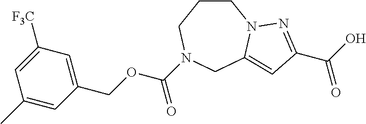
C1CCN(C(OCC2=CC([F3C])=CC(C)=C2)=O)CC2=CC(C(O)=O)=NN12
